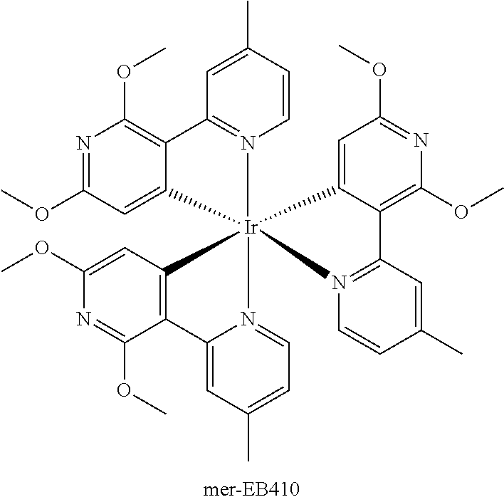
C1=C(C)C=CN2=C1C1=C(OC)N=C(OC)C=C1[Ir]213(N2=CC=C(C)C=C2C2=C1C=C(OC)N=C2OC)N1=C(C=C(C)C=C1)C1=C(OC)N=C(OC)C=C31
